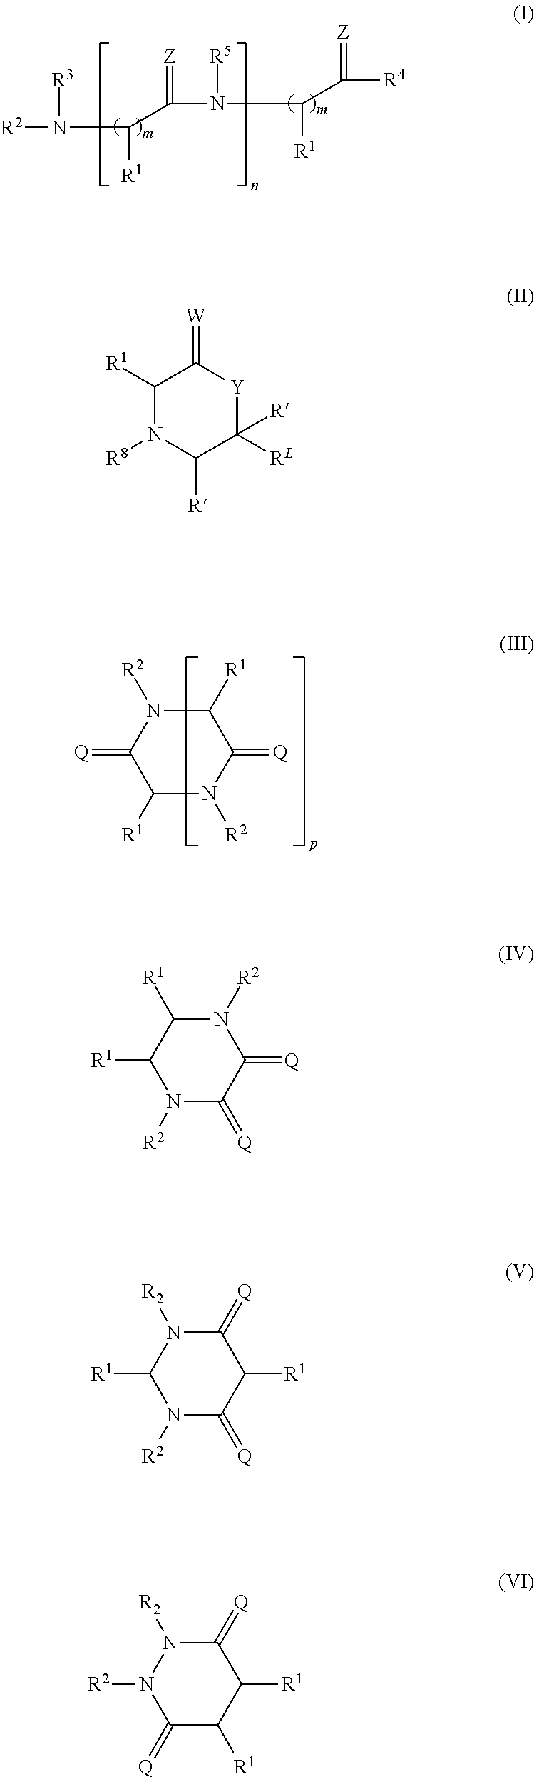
[R2]N([R3])C([R1])C(N([R5])C([R1])C(=[Z])[R4])=[Z].C1([R1])N([R2])C(=[Q])C([R1])N([R2])C1=[Q].C1([R1])N([R8])C([R])C([RL])([R])[Y]C1=[W].C1(=[Q])N([R2])C([R1])C([R1])N([R2])C1=[Q].C1(=[Q])N([R2])C([R1])N([R2])C(=[Q])C1[R1].C1([R1])C(=[Q])N([R2])N([R2])C(=[Q])C1[R1]
